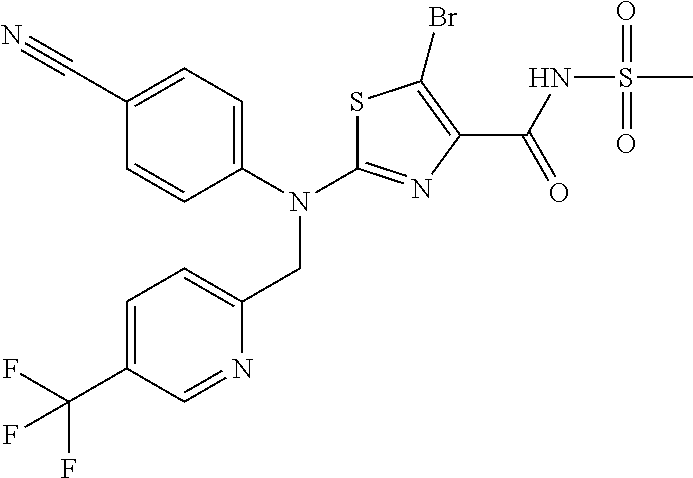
N(C1=NC(C(NS(C)(=O)=O)=O)=C(Br)S1)(CC1=CC=C(C(F)(F)F)C=N1)C1=CC=C(C#N)C=C1
